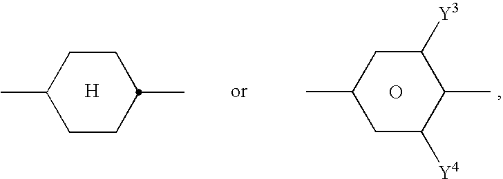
CC1CC([Y4])C(C)C([Y3])C1.CC1CCC(C)CC1.[H].O
